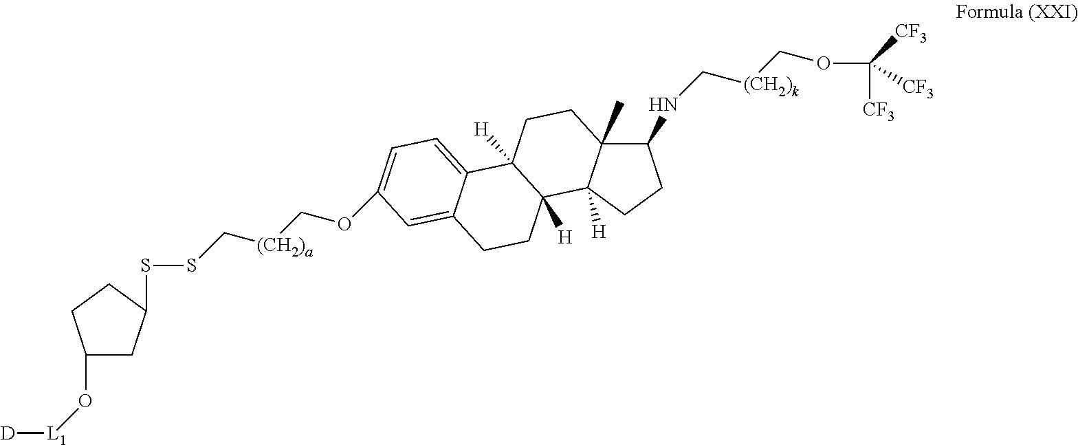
[D][L1]OC1CC(SSC[(CH2)a]COC2=CC=C3C4([H])CCC5(C)C(NC[(CH2)k]COC([CF3])([CF3])[CF3])CCC5([H])C4([H])CCC3=C2)CC1
